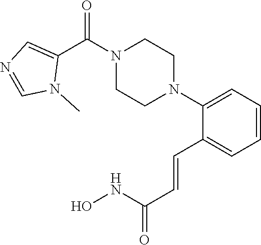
C1=CC=C(C=CC(=O)NO)C(N2CCN(C(C3=CN=CN3C)=O)CC2)=C1
